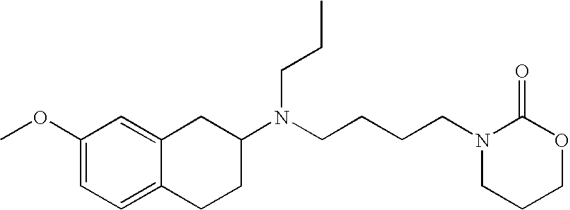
COC1=CC=C2C(=C1)CC(N(CCCCN1C(=O)OCCC1)CCC)CC2
